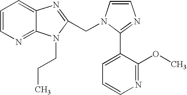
C1=CN=C2C(=C1)N=C(CN1C=CN=C1C1=CC=CN=C1OC)N2CCC
